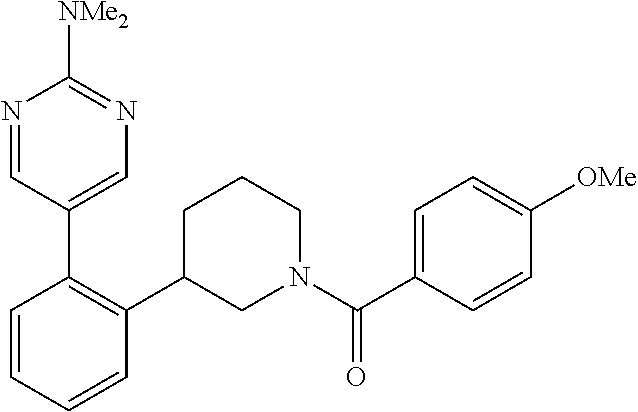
C1=CC=CC(C2CN(C(C3=CC=C([OMe])C=C3)=O)CCC2)=C1C1=CN=C([NMe2])N=C1
